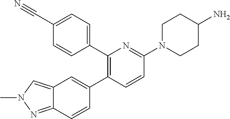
C1(C2=CC=C(C#N)C=C2)=C(C2=CC3=CN(C)N=C3C=C2)C=CC(N2CCC(N)CC2)=N1
